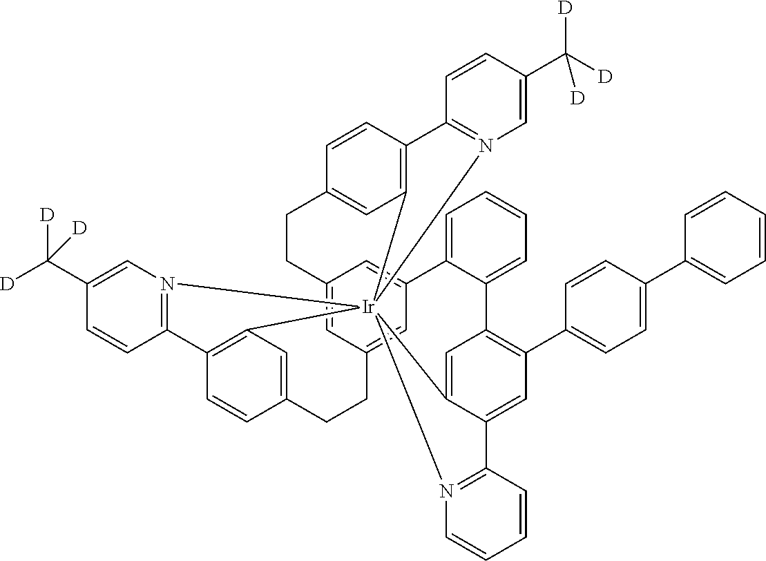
C12=CC3=CC(=C1)C1=CC=CC=C1C1=C(C4=CC=C(C5=CC=CC=C5)C=C4)C=C4C(=C1)[Ir]15(C6=C(C=CC(=C6)CC3)C3=N1C=C(C([D])([D])[D])C=C3)(C1=C(C=CC(=C1)CC2)C1=N5C=C(C([D])([D])[D])C=C1)N1=C4C=CC=C1
